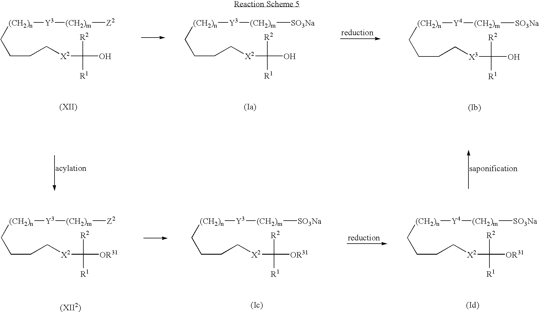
C(CC[X2]C([R2])([R1])O)C[(CH2)n][Y3][(CH2)m][Z2].C(CC[X2]C([R2])([R1])O)C[(CH2)n][Y3][(CH2)m][SO3Na].C(CC[X3]C([R2])([R1])O)C[(CH2)n][Y4][(CH2)m][SO3Na].C(CC[X2]C([R2])([R1])[OR31])C[(CH2)n][Y3][(CH2)m][Z2].C(CC[X2]C([R2])([R1])[OR31])C[(CH2)n][Y3][(CH2)m][SO3Na].C(CC[X2]C([R2])([R1])[OR31])C[(CH2)n][Y4][(CH2)m][SO3Na]
